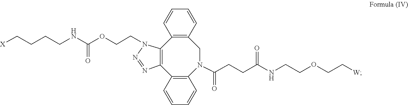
N1(CCOC(NCCCC[X])=O)C2=C(C3=C(N(C(=O)CCC(NCCOCC[W])=O)CC4=C2C=CC=C4)C=CC=C3)N=N1
